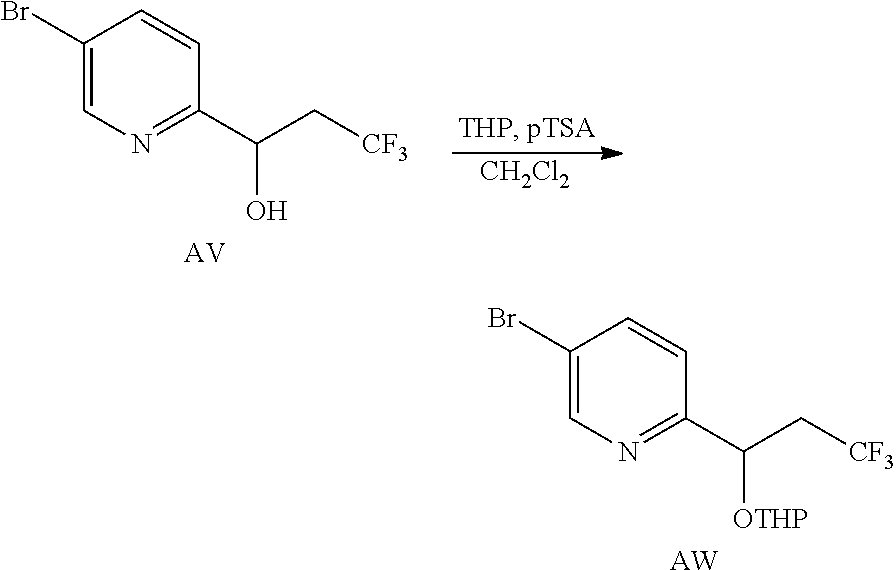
C1(Br)=CN=C(C(C[CF3])O)C=C1.[AV].[CH2Cl2].C1(Br)=CN=C(C(C[CF3])[OTHP])C=C1.[AW]
